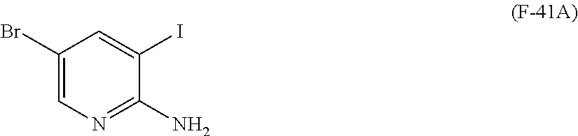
C1(Br)=CN=C(N)C(I)=C1
